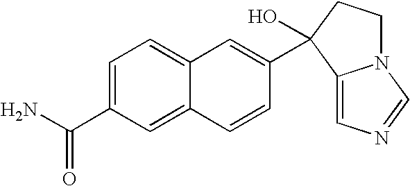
C1=C(C(=O)N)C=C2C(=C1)C=C(C1(O)C3=CN=CN3CC1)C=C2
